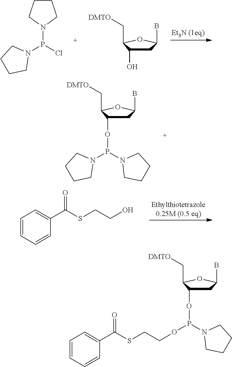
C1C(OP(N2CCCC2)OCCSC(C2=CC=CC=C2)=O)C(C[DMTO])OC1B.C1=CC=CC(C(SCCO)=O)=C1.N1(P(Cl)N2CCCC2)CCCC1.C1C(O)C(C[DMTO])OC1B.C1C(OP(N2CCCC2)N2CCCC2)C(C[DMTO])OC1B
